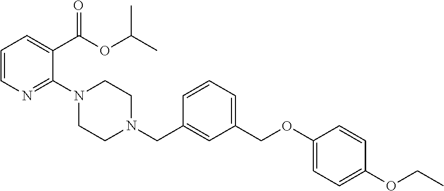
C1=CN=C(N2CCN(CC3=CC(COC4=CC=C(OCC)C=C4)=CC=C3)CC2)C(C(OC(C)C)=O)=C1
